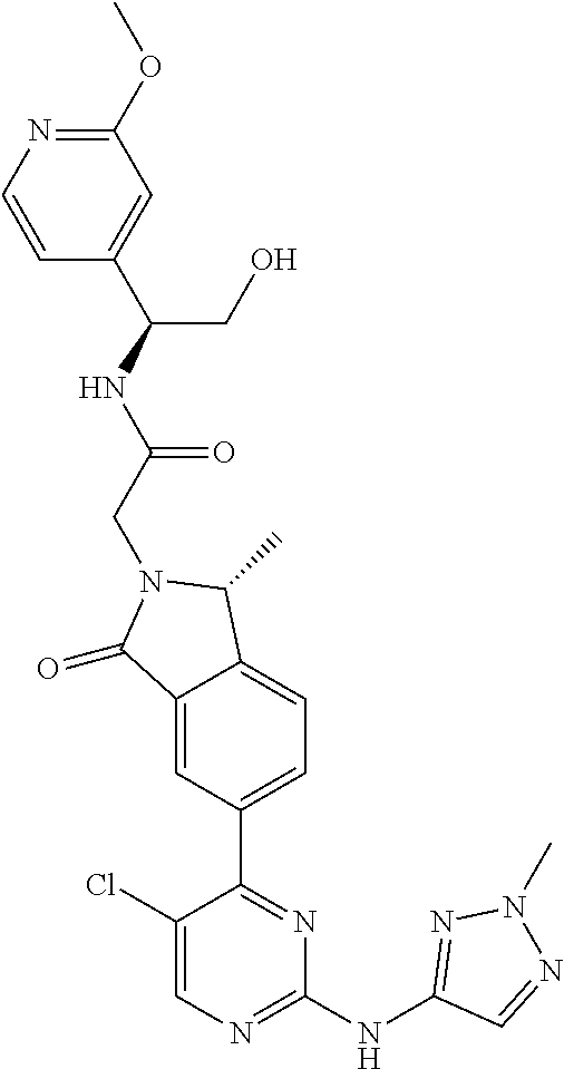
C1(=O)C2=CC(C3=NC(NC4=NN(C)N=C4)=NC=C3Cl)=CC=C2C(C)N1CC(=O)NC(CO)C1=CC(OC)=NC=C1
